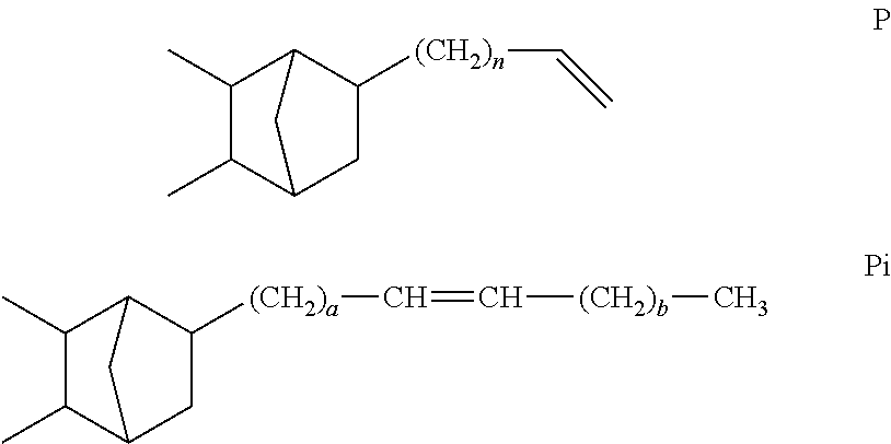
C1(C)C(C)C2CC([(CH2)n]C=C)C1C2.C1(C)C(C)C2CC([(CH2)a]C=C[(CH2)b]C)C1C2
